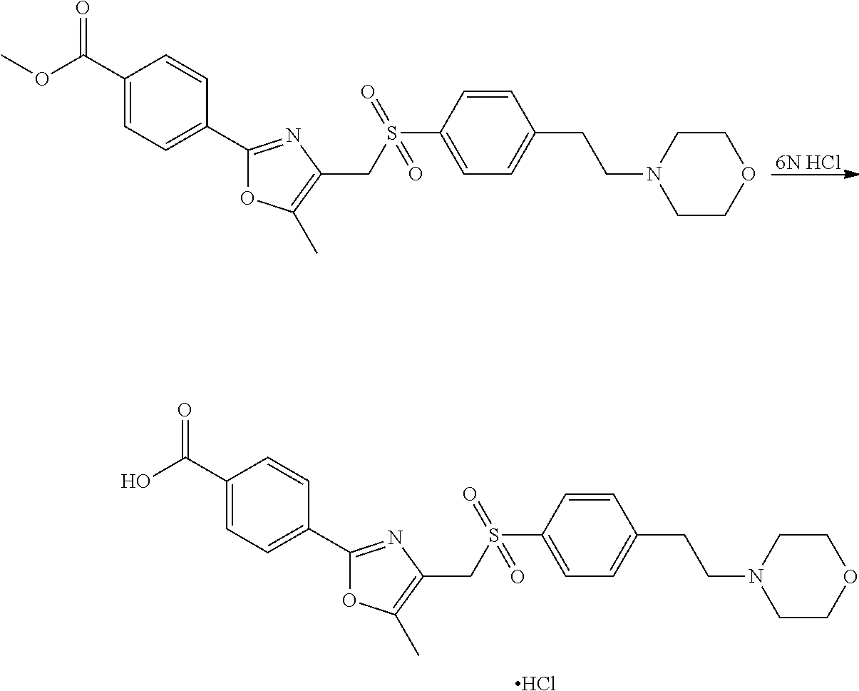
OC(C1=CC=C(C2=NC(CS(C3=CC=C(CCN4CCOCC4)C=C3)(=O)=O)=C(C)O2)C=C1)=O.Cl.[6N HCl].O(C(C1=CC=C(C2=NC(CS(C3=CC=C(CCN4CCOCC4)C=C3)(=O)=O)=C(C)O2)C=C1)=O)C
